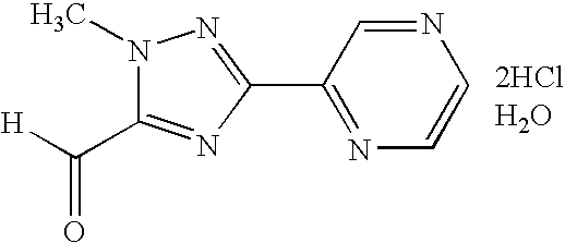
N1(C)C(C([H])=O)=NC(C2=NC=CN=C2)=N1
